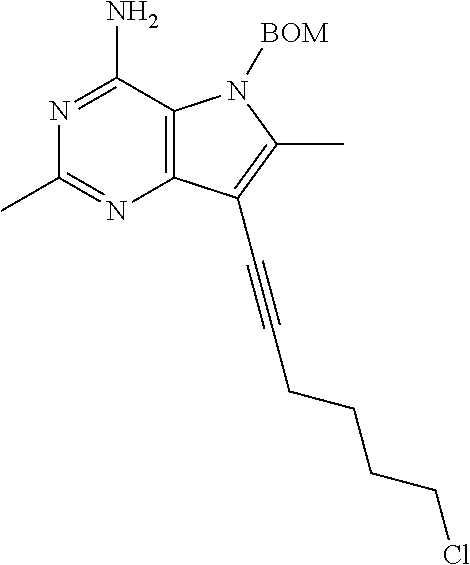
C12=C(C(C#CCCCCCl)=C(C)N1[BOM])N=C(C)N=C2N
